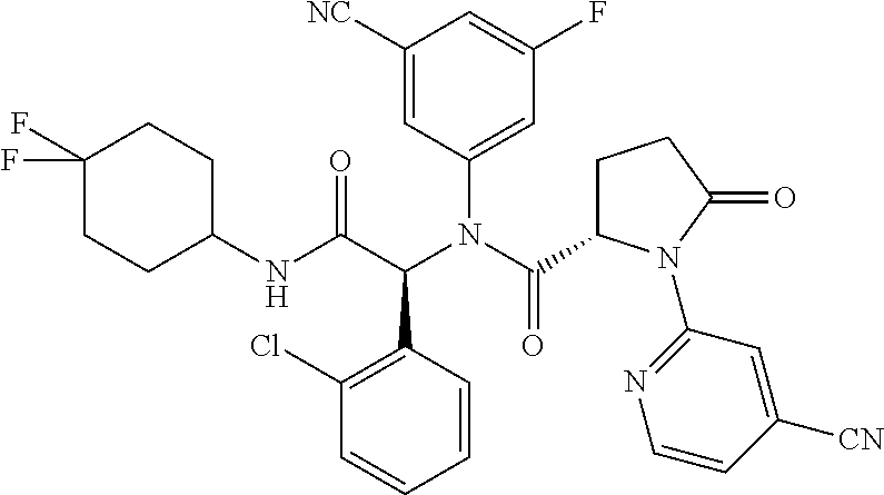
C1(Cl)=C(C(C(NC2CCC(F)(F)CC2)=O)N(C(C2CCC(=O)N2C2=NC=CC([CN])=C2)=O)C2=CC(F)=CC([NC])=C2)C=CC=C1
